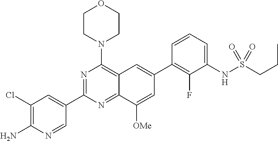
C12=NC(C3=CC(Cl)=C(N)N=C3)=NC(N3CCOCC3)=C1C=C(C1=C(F)C(NS(CCC)(=O)=O)=CC=C1)C=C2[OMe]
